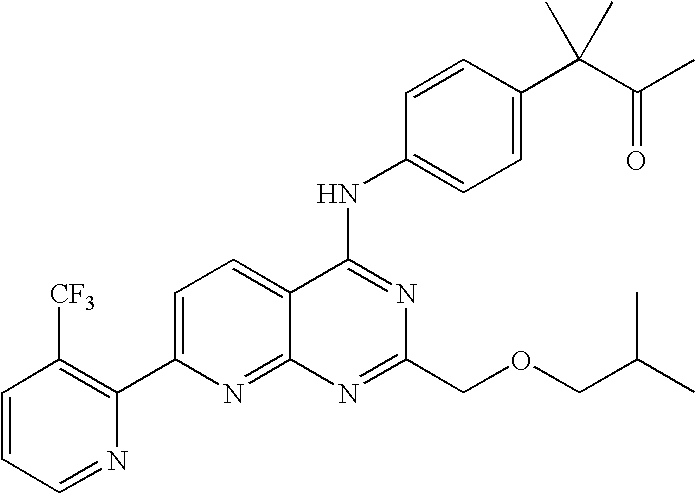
C1=CC=NC(C2=CC=C3C(=N2)N=C(COCC(C)C)N=C3NC2=CC=C(C(C(C)=O)(C)C)C=C2)=C1[CF3]
